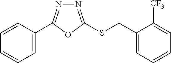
C1=C(C2=NN=C(SCC3=CC=CC=C3[CF3])O2)C=CC=C1
